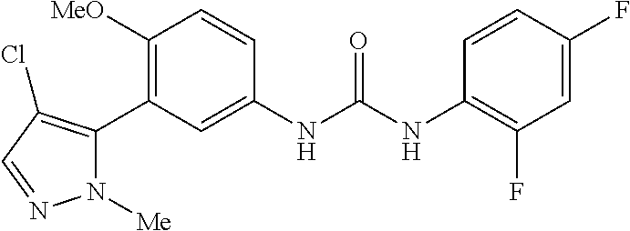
C1([OMe])=C(C2=C(Cl)C=NN2[Me])C=C(NC(=O)NC2=C(F)C=C(F)C=C2)C=C1
